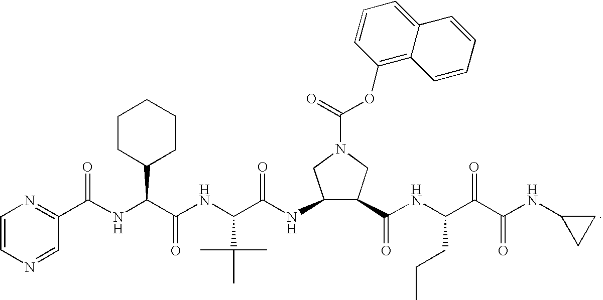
C1=CN=CC(C(NC(C2CCCCC2)C(=O)NC(C(C)(C)C)C(NC2C(C(NC(C(C(NC3CC3)=O)=O)CCC)=O)CN(C(=O)OC3=C4C(=CC=C3)C=CC=C4)C2)=O)=O)=N1
